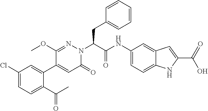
C1(Cl)=CC=C(C(C)=O)C(C2=CC(=O)N(C(C(=O)NC3=CC=C4C(=C3)C=C(C(O)=O)N4)CC3=CC=CC=C3)N=C2OC)=C1
